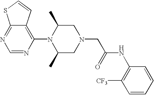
C1=NC(N2C(C)CN(CC(=O)NC3=C([CF3])C=CC=C3)CC2C)=C2C(=N1)SC=C2
